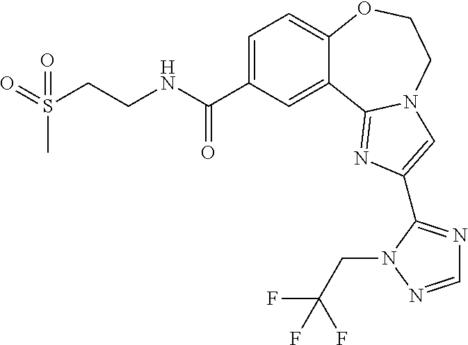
C1=C(C(=O)NCCS(=O)(C)=O)C=C2C(=C1)OCCN1C2=NC(C2=NC=NN2CC(F)(F)F)=C1
